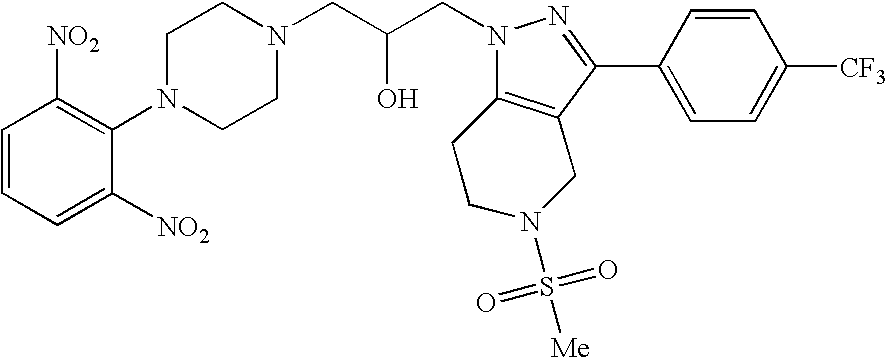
C1=CC=C([NO2])C(N2CCN(CC(CN3N=C(C4=CC=C([CF3])C=C4)C4=C3CCN(S(=O)(=O)[Me])C4)O)CC2)=C1[NO2]
